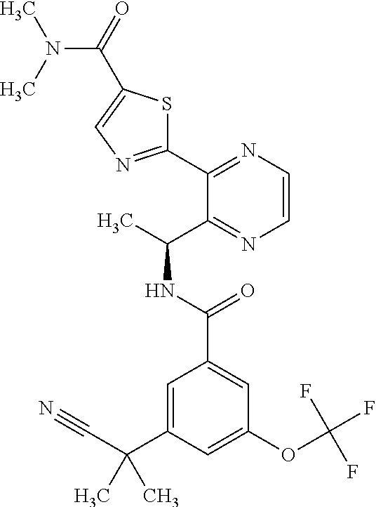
C1(C2=NC=CN=C2C(C)NC(C2=CC(OC(F)(F)F)=CC(C(C#N)(C)C)=C2)=O)=NC=C(C(N(C)C)=O)S1
